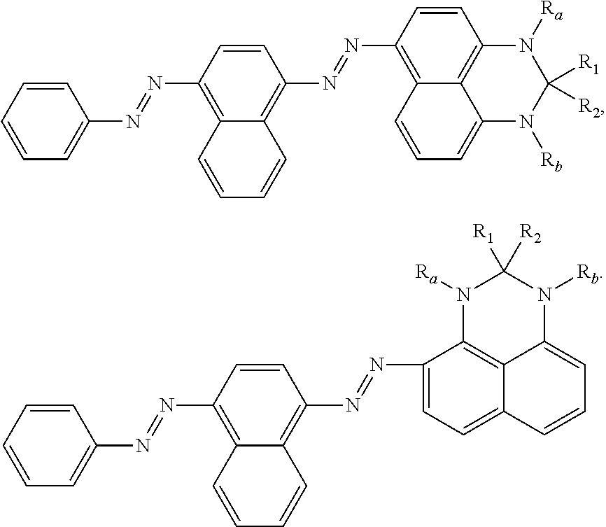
C1(N=NC2=C3C(=C(N=NC4=C5C6=C(C=C4)N([Ra])C([R1])([R2])N([Rb])C6=CC=C5)C=C2)C=CC=C3)=CC=CC=C1.C1(N=NC2=C3C(=C(N=NC4=CC=C5C6=C4N([Ra])C([R1])([R2])N([Rb])C6=CC=C5)C=C2)C=CC=C3)=CC=CC=C1
